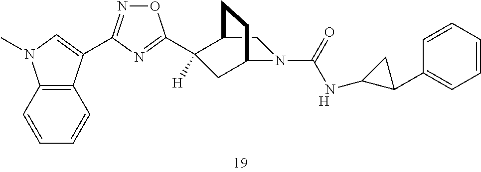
C12=C(C(C3=NOC(C4([H])CC5N(C(NC6C(C7=CC=CC=C7)C6)=O)CC4CC5)=N3)=CN1C)C=CC=C2.[H]
